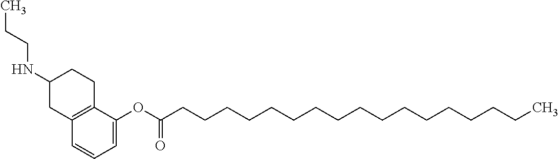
C12=C(C=CC=C1OC(CCCCCCCCCCCCCCCCC)=O)CC(NCCC)CC2
